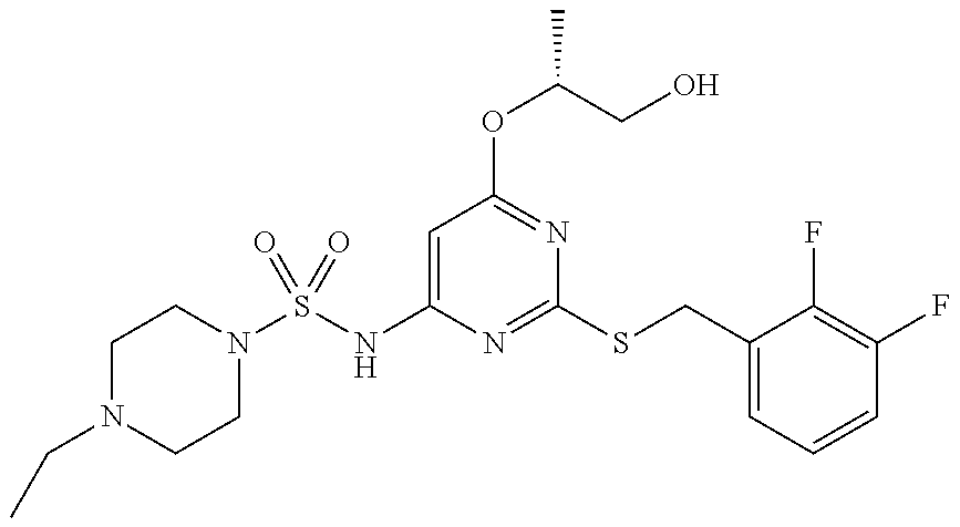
C1=C(NS(N2CCN(CC)CC2)(=O)=O)N=C(SCC2=CC=CC(F)=C2F)N=C1OC(CO)C
